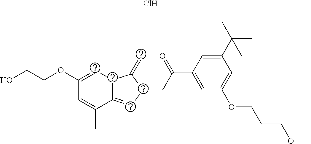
C12=CC(CC(C3=CC(OCCCOC)=CC(C(C)(C)C)=C3)=O)C(=C)C1C=C(OCCO)C=C2C.Cl
